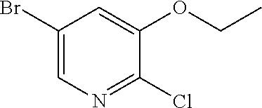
C1(Br)=CN=C(Cl)C(OCC)=C1
